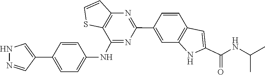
C1(NC2=CC=C(C3=CNN=C3)C=C2)=NC(C2=CC3=C(C=C2)C=C(C(=O)NC(C)C)N3)=NC2=C1SC=C2
